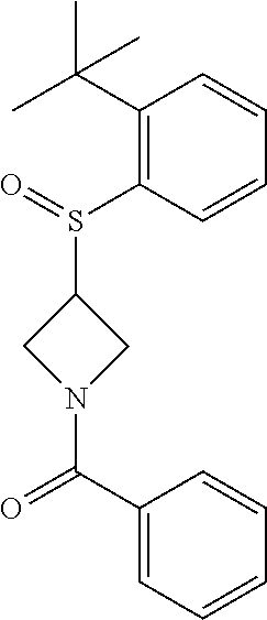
C1(S(C2CN(C(C3=CC=CC=C3)=O)C2)=O)=C(C(C)(C)C)C=CC=C1
